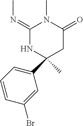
N1C(C2=CC=CC(Br)=C2)(C)CC(=O)N(C)C1=NC
